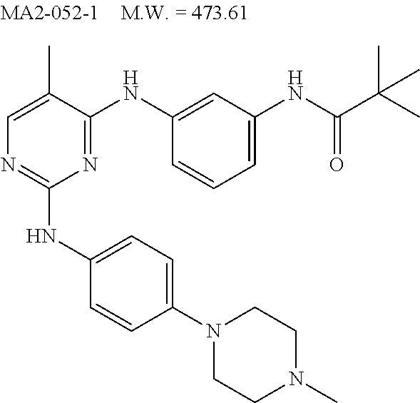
C1=C(C)C(NC2=CC(NC(C(C)(C)C)=O)=CC=C2)=NC(NC2=CC=C(N3CCN(C)CC3)C=C2)=N1
